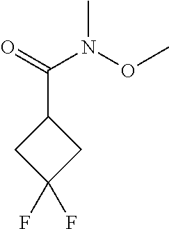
CN(OC)C(=O)C1CC(F)(F)C1
